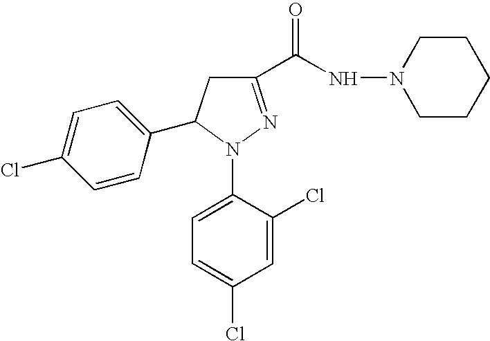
C1=C(Cl)C=CC(C2CC(C(NN3CCCCC3)=O)=NN2C2=CC=C(Cl)C=C2Cl)=C1
